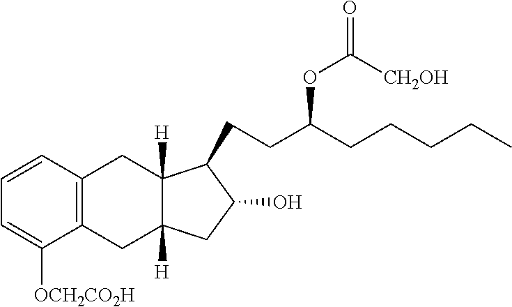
C1=CC2=C(C([OCH2CO2H])=C1)CC1([H])C([H])(C2)C(CCC(CCCCC)OC(=O)[CH2OH])C(O)C1
